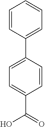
C1=CC(C2=CC=CC=C2)=CC=C1C(=O)O
